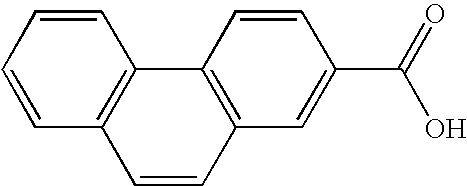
C12=C(C=CC=C1)C1=C(C=C(C(=O)O)C=C1)C=C2
